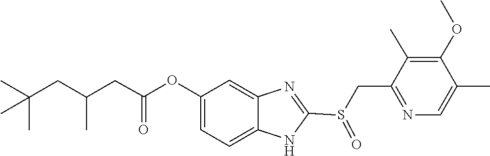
C(CC(=O)OC1=CC=C2NC(S(CC3=NC=C(C)C(OC)=C3C)=O)=NC2=C1)(C)CC(C)(C)C
